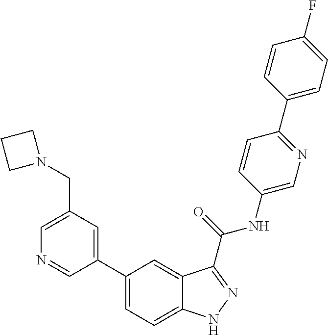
C1(CN2CCC2)=CN=CC(C2=CC=C3C(=C2)C(C(NC2=CN=C(C4=CC=C(F)C=C4)C=C2)=O)=NN3)=C1
